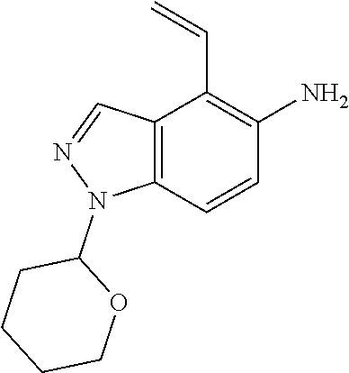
C12=C(C=CC(N)=C1C=C)N(C1CCCCO1)N=C2
